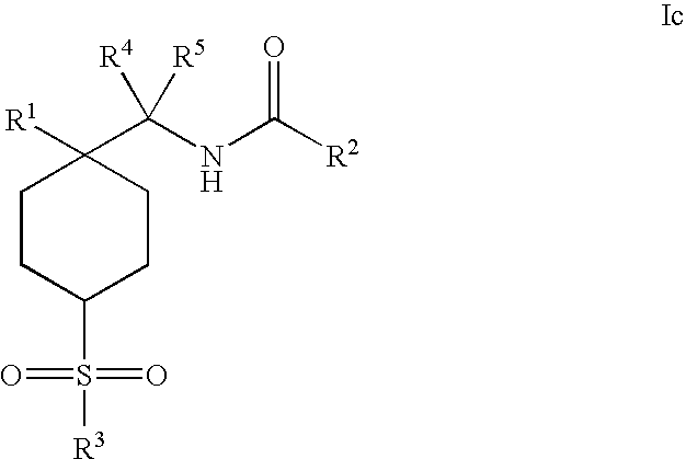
C1CC(S(=O)(=O)[R3])CCC1([R1])C(NC([R2])=O)([R4])[R5]
